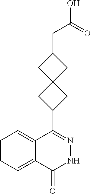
C12=CC=CC=C1C(=O)NN=C2C1CC2(C1)CC(CC(=O)O)C2
